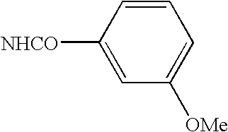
C1=CC([NHCO])=CC([OMe])=C1
